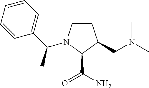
C1CN(C(C2=CC=CC=C2)C)C(C(N)=O)C1CN(C)C
